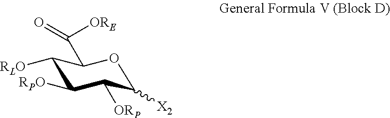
C1([RLO])C([RPO])C([ORP])C([X2])OC1C([ORE])=O
